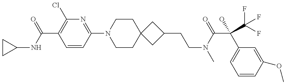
C1(NC(=O)C2=C(Cl)N=C(N3CCC4(CC3)CC(CCN(C)C(=O)C(C3=CC=CC(OC)=C3)(O)C(F)(F)F)C4)C=C2)CC1
